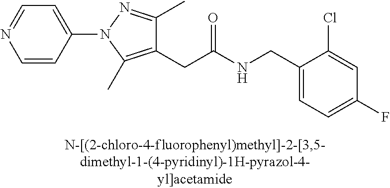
C1=C(F)C=C(Cl)C(CNC(CC2=C(C)N(C3=CC=NC=C3)N=C2C)=O)=C1
